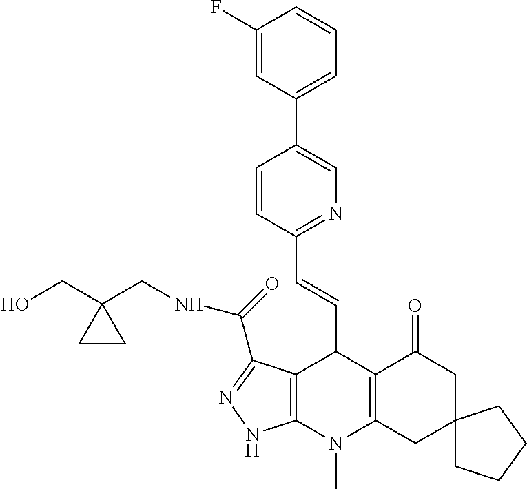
C1(F)=CC(C2=CN=C(C=CC3C4=C(N(C)C5=C3C(=O)CC3(C5)CCCC3)NN=C4C(NCC3(CO)CC3)=O)C=C2)=CC=C1
